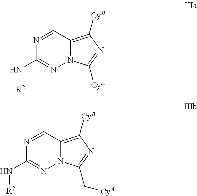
N1=CC2=C([CyB])N=C([CyA])N2N=C1N[R2].N1=CC2=C([CyB])N=C(C[CyA])N2N=C1N[R2]
